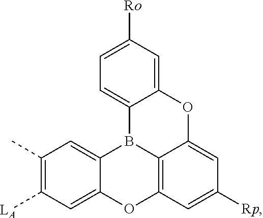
C1=C2C(=CC([LA])=C1C)OC1=C3B2C2=CC=C([Ro])C=C2OC3=CC([Rp])=C1
